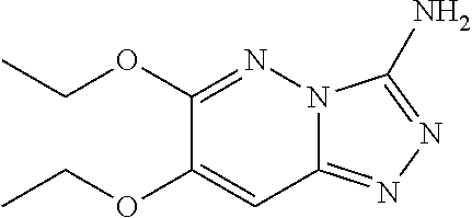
C12=NN=C(N)N1N=C(OCC)C(OCC)=C2
